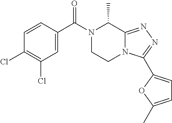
C1=C(C(N2CCN3C(=NN=C3C3=CC=C(C)O3)C2C)=O)C=CC(Cl)=C1Cl
